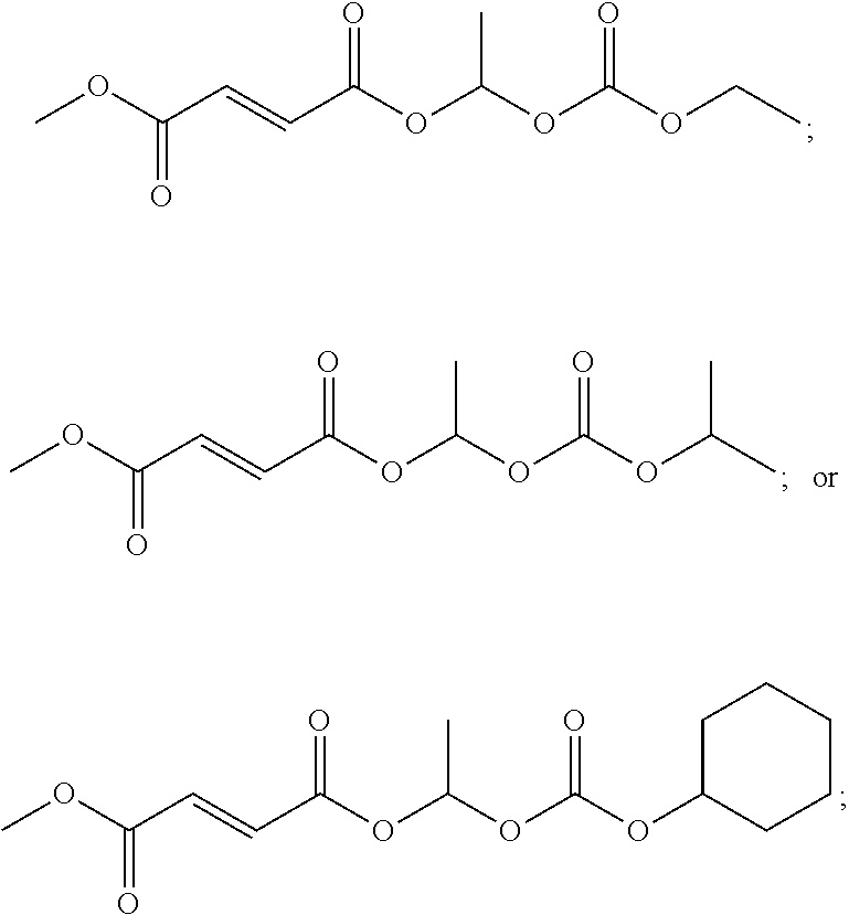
COC(C=CC(OC(OC(OCC)=O)C)=O)=O.COC(C=CC(OC(OC(OC(C)C)=O)C)=O)=O.COC(C=CC(OC(OC(OC1CCCCC1)=O)C)=O)=O
